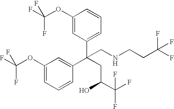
C1(OC(F)(F)F)=CC(C(CC(C(F)(F)F)O)(C2=CC(OC(F)(F)F)=CC=C2)CNCCC(F)(F)F)=CC=C1
